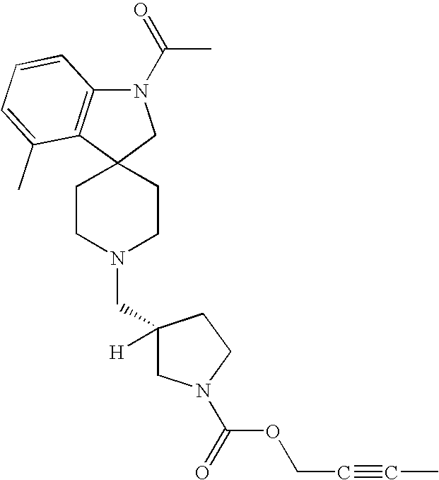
C1CN(CC2([H])CN(C(=O)OCC#CC)CC2)CCC12CN(C(=O)C)C1=C2C(C)=CC=C1
